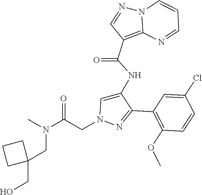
C1(C2=NN(CC(N(C)CC3(CO)CCC3)=O)C=C2NC(C2=C3N(N=C2)C=CC=N3)=O)=C(OC)C=CC(Cl)=C1
